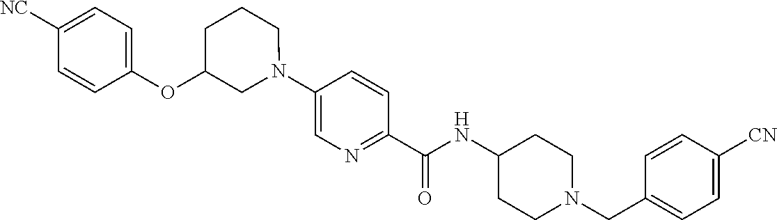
N(C(C1=NC=C(N2CCCC(OC3=CC=C([CN])C=C3)C2)C=C1)=O)C1CCN(CC2=CC=C([CN])C=C2)CC1
